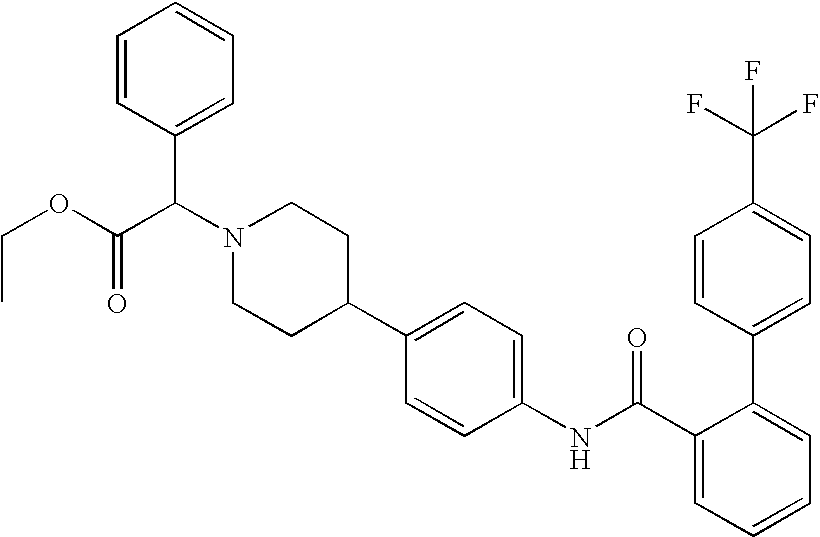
C1=C(C(F)(F)F)C=CC(C2=CC=CC=C2C(NC2=CC=C(C3CCN(C(C4=CC=CC=C4)C(OCC)=O)CC3)C=C2)=O)=C1
